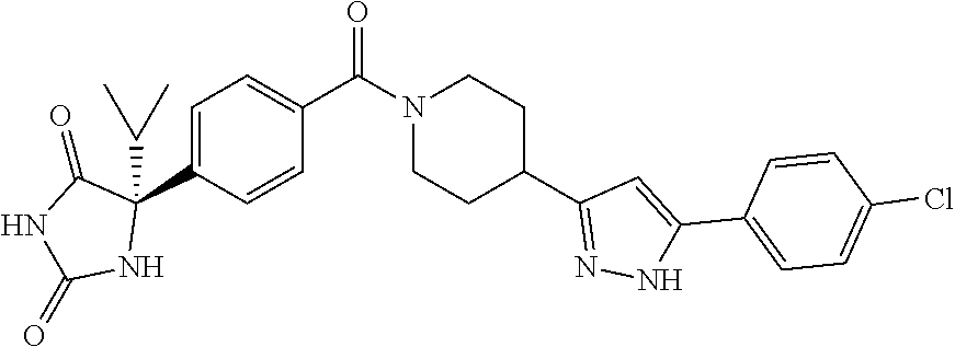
C1=C(C2(C(C)C)C(=O)NC(=O)N2)C=CC(C(N2CCC(C3=NNC(C4=CC=C(Cl)C=C4)=C3)CC2)=O)=C1
